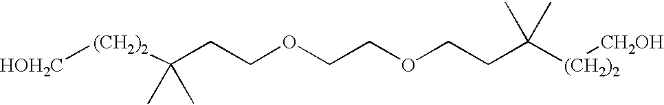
[HOH2C][(CH2)2]C(CCOCCOCCC([(CH2)2][CH2OH])(C)C)(C)C
